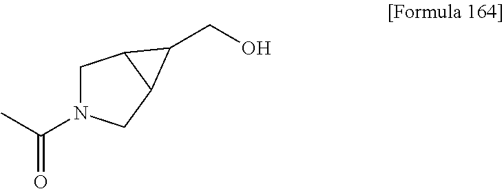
C1N(C(C)=O)CC2C1C2CO
